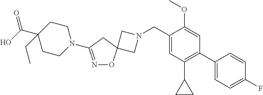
C1N(CC2=CC(C3CC3)=C(C3=CC=C(F)C=C3)C=C2OC)CC12ON=C(N1CCC(C(O)=O)(CC)CC1)C2
